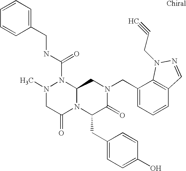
N1(C(NCC2=CC=CC=C2)=O)N(C)CC(=O)N2C1CN(CC1=CC=CC3=C1N(CC#C)N=C3)C(=O)C2CC1=CC=C(O)C=C1
